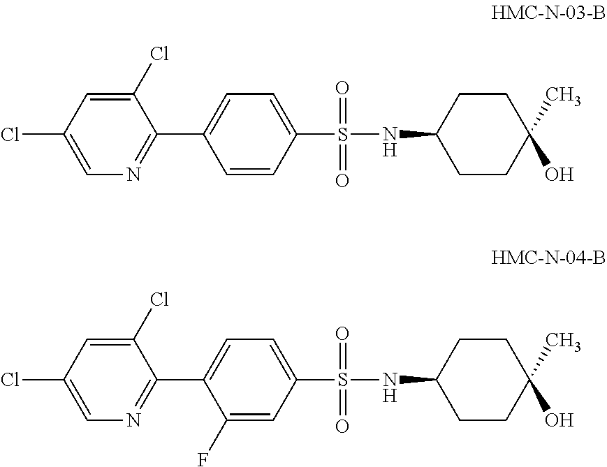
C1=C(Cl)C=C(Cl)C(C2=CC=C(S(=O)(=O)NC3CCC(C)(O)CC3)C=C2)=N1.C1=C(Cl)C=C(Cl)C(C2=CC=C(S(=O)(=O)NC3CCC(C)(O)CC3)C=C2F)=N1
